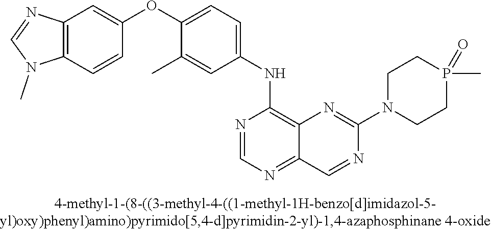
C1(OC2=CC=C(NC3=C4C(=NC=N3)C=NC(N3CCP(C)(=O)CC3)=N4)C=C2C)=CC2=C(C=C1)N(C)C=N2
